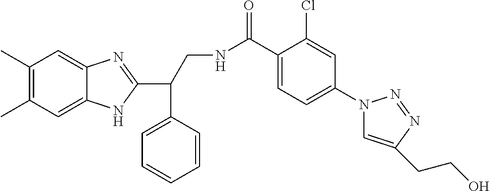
C1(C)=C(C)C=C2C(=C1)N=C(C(C1=CC=CC=C1)CNC(C1=CC=C(N3C=C(CCO)N=N3)C=C1Cl)=O)N2
